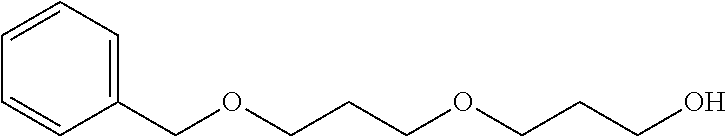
C1(COCCCOCCCO)=CC=CC=C1
